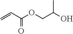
C=CC(OCC(O)C)=O
